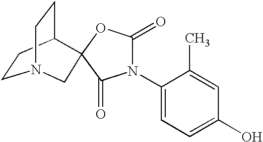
C1CC2CCN1CC21OC(=O)N(C2=CC=C(O)C=C2C)C1=O
